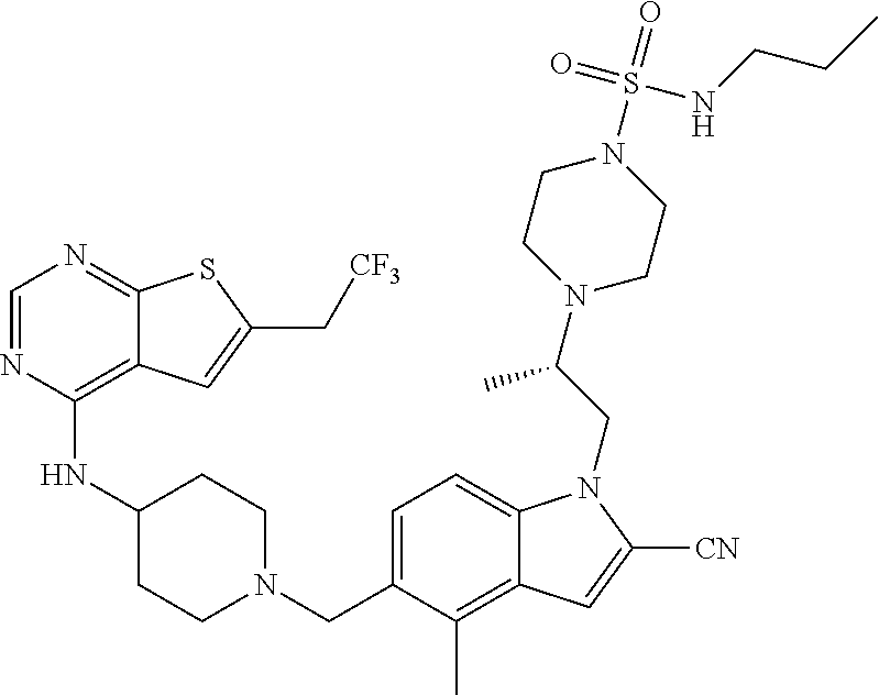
C1=NC(NC2CCN(CC3=CC=C4C(=C3C)C=C([CN])N4CC(N3CCN(S(NCCC)(=O)=O)CC3)C)CC2)=C2C(=N1)SC(C[CF3])=C2
